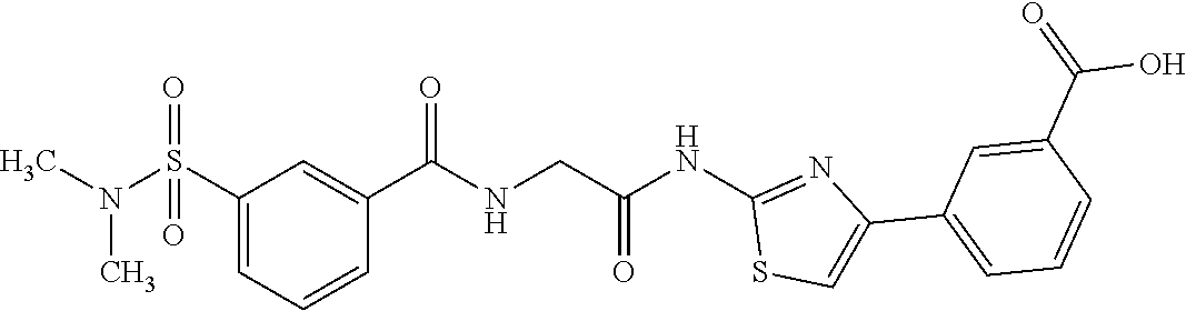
C1(S(N(C)C)(=O)=O)=CC=CC(C(=O)NCC(NC2=NC(C3=CC=CC(C(=O)O)=C3)=CS2)=O)=C1
